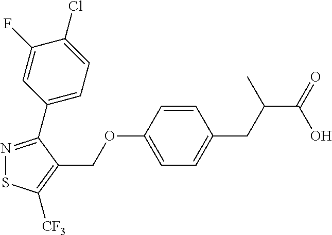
N1=C(C2=CC=C(Cl)C(F)=C2)C(COC2=CC=C(CC(C(=O)O)C)C=C2)=C([CF3])S1
